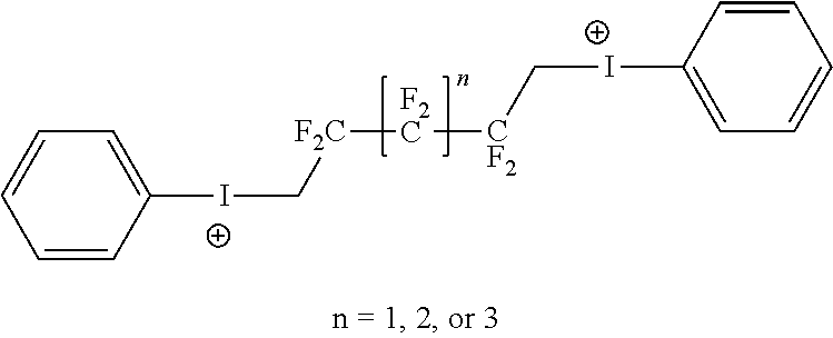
C1=CC([I+]C[F2C][F2C][CF2]C[I+]C2=CC=CC=C2)=CC=C1
